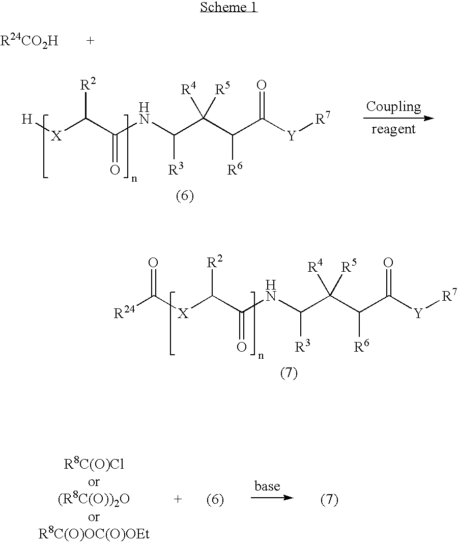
[H][X]C(C(NC(C(C(C([Y][R7])=O)[R6])([R4])[R5])[R3])=O)[R2].C([X]C(C(NC(C(C(C([Y][R7])=O)[R6])([R4])[R5])[R3])=O)[R2])([R24])=O
